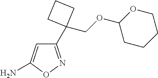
C1(C2(COC3CCCCO3)CCC2)=NOC(N)=C1
